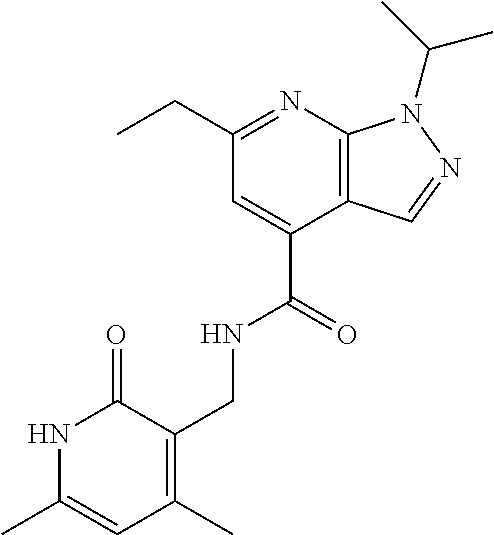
C(C1=NC2=C(C(C(=O)NCC3=C(C)C=C(C)NC3=O)=C1)C=NN2C(C)C)C
